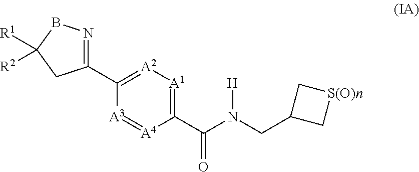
C1(C(N(CC2C[S(O)n]C2)[H])=O)=[A1][A2]=C(C2=NBC([R1])([R2])C2)[A3]=[A4]1
